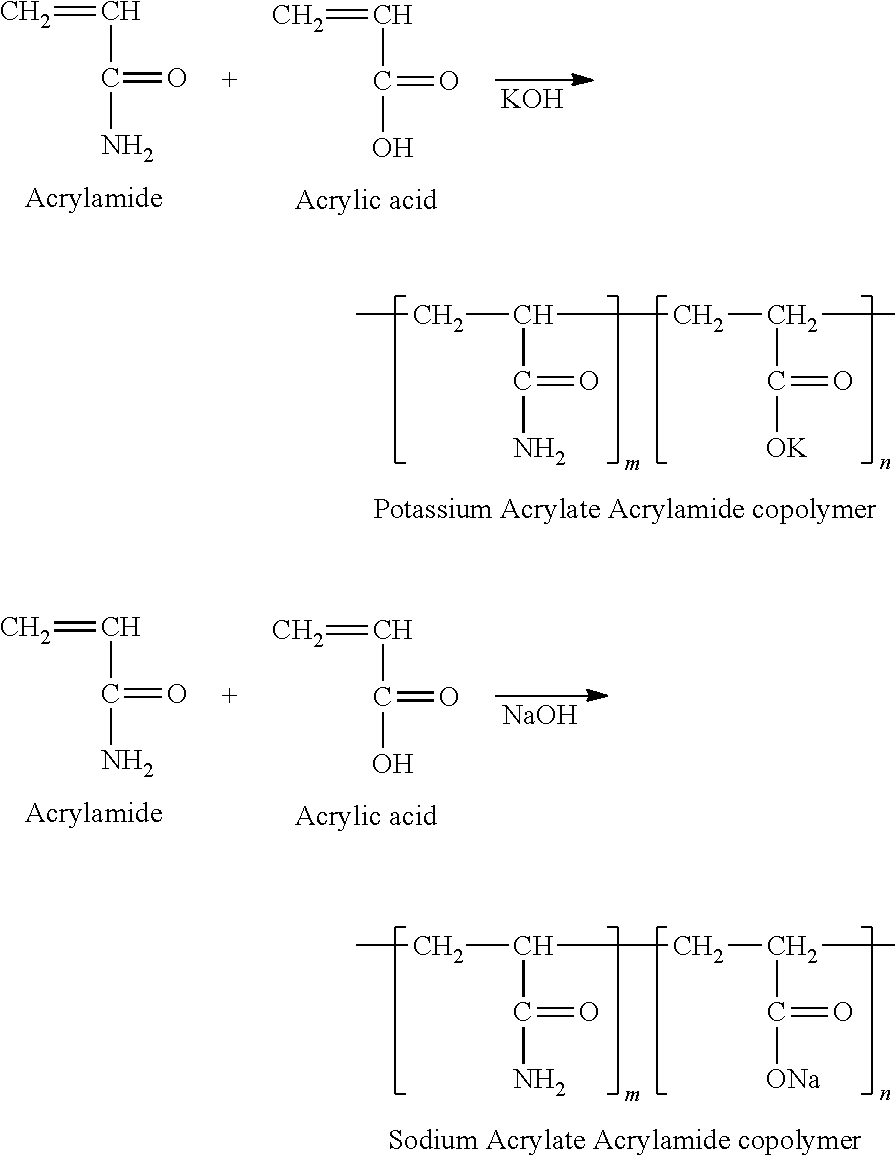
C(C(C(=O)N)CC(C([OK])=O)C)C.C(C(C(=O)N)CC(C([ONa])=O)C)C.[KOH].C=CC(=O)N.C=CC(=O)O.[NaOH].C=CC(=O)N.C=CC(=O)O
